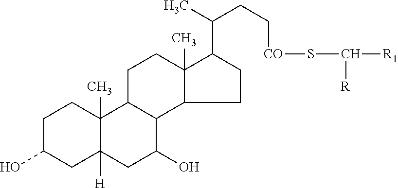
C1C(O)CC2([H])C(C)(C1)C1C(C(O)C2)C2C(C)(CC1)C(C(C)CC[CO]SC([R1])[R])CC2
